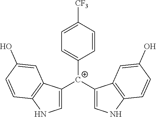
C1([C+](C2=CNC3=C2C=C(O)C=C3)C2=CNC3=C2C=C(O)C=C3)=CC=C([CF3])C=C1
